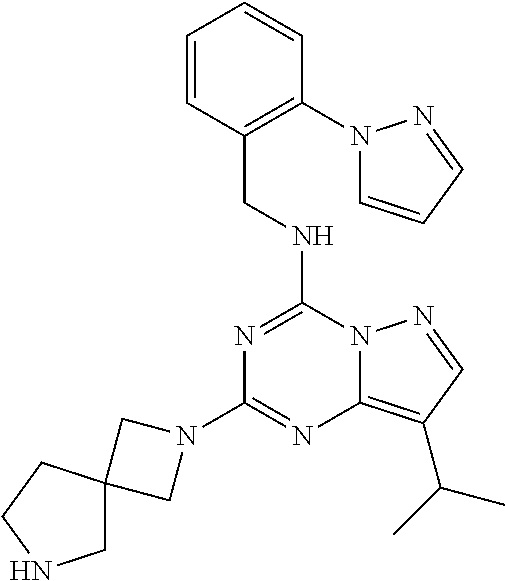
N1(C2=NC3=C(C(C)C)C=NN3C(NCC3=C(N4C=CC=N4)C=CC=C3)=N2)CC2(C1)CNCC2
